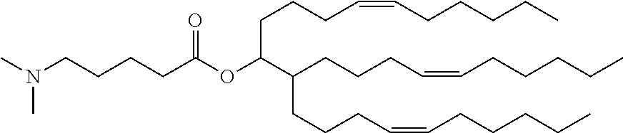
N(CCCCC(OC(CCCC=CCCCCC)C(CCCC=CCCCCC)CCCC=CCCCCC)=O)(C)C
